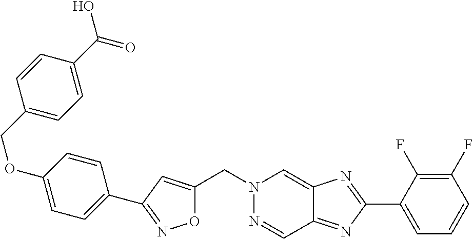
C(N1N=CC2=NC(C3=CC=CC(F)=C3F)=NC2=C1)C1=CC(C2=CC=C(OCC3=CC=C(C(=O)O)C=C3)C=C2)=NO1
